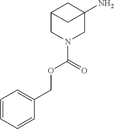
C12CN(C(OCC3=CC=CC=C3)=O)CC(N)(C1)C2
